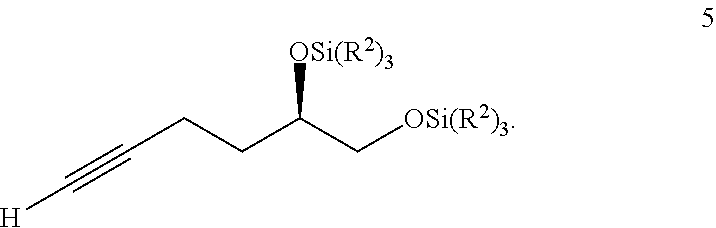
[H]C#CCCC(C[OSi(R2)3])[OSi(R2)3]
